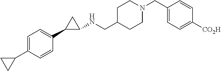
C1=C(C2CC2)C=CC(C2CC2NCC2CCN(CC3=CC=C([CO2H])C=C3)CC2)=C1
